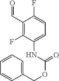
C1(C=O)=C(F)C(NC(OCC2=CC=CC=C2)=O)=CC=C1F
